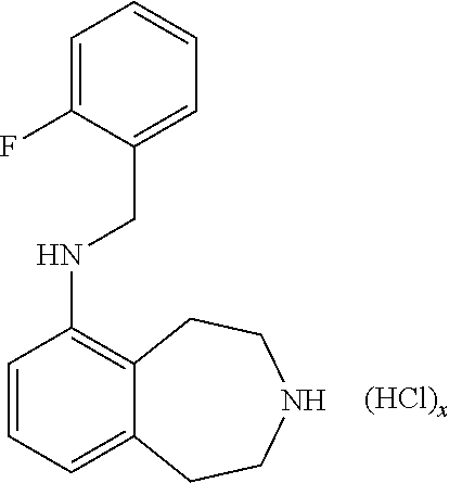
C1=CC=C2C(=C1NCC1=CC=CC=C1F)CCNCC2
